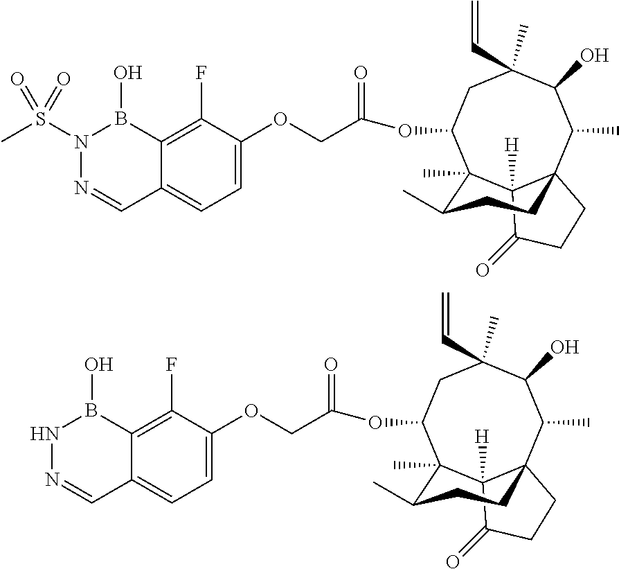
C1=C(OCC(=O)OC2CC(C)(C=C)C(O)C(C)C34C([H])(C(=O)CC3)C2(C)C(C)CC4)C(F)=C2C(=C1)C=NN(S(C)(=O)=O)B2O.C1=C(OCC(=O)OC2CC(C)(C=C)C(O)C(C)C34C([H])(C(=O)CC3)C2(C)C(C)CC4)C(F)=C2C(=C1)C=NNB2O
